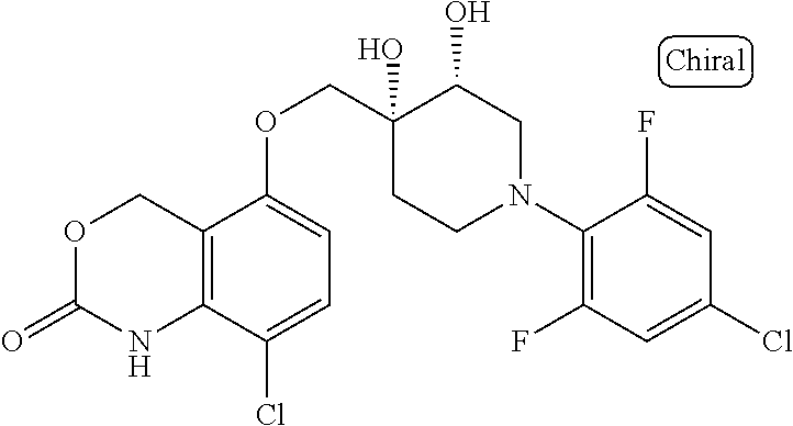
O1CC2=C(C(Cl)=CC=C2OCC2(O)C(O)CN(C3=C(F)C=C(Cl)C=C3F)CC2)NC1=O
